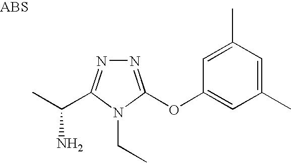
N1=C(OC2=CC(C)=CC(C)=C2)N(CC)C(C(C)N)=N1
